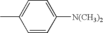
C1(C)=CC=C([N(CH3)2])C=C1
